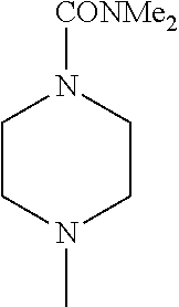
C1CN(C)CCN1[CONMe2]
